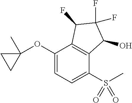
C1(OC2(C)CC2)=CC=C(S(C)(=O)=O)C2=C1C(F)C(F)(F)C2O
